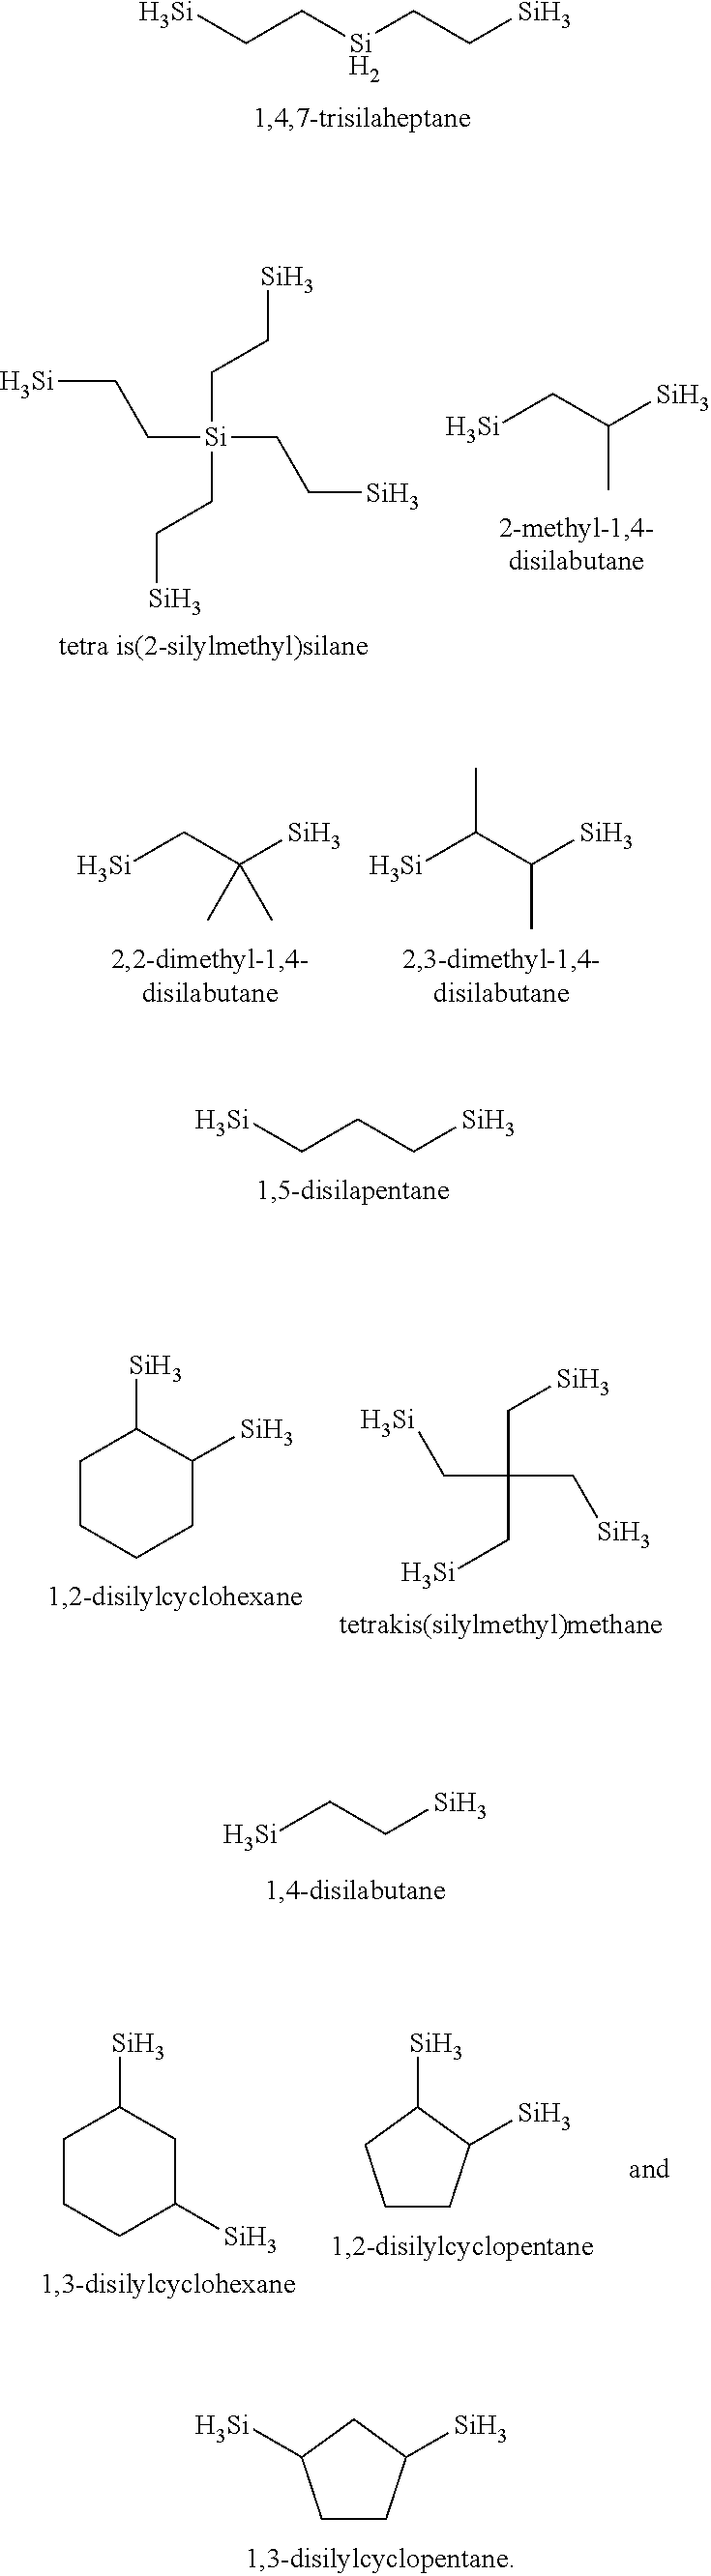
C1CCCC([Si])C1[Si].[Si]CC(C[Si])(C[Si])C[Si].[Si]CC[Si].C1C([Si])CCC1[Si].C1CCC([Si])CC1[Si].C1([Si])CCCC1[Si].[Si]CC[Si]CC[Si].[Si]CC[Si](CC[Si])(CC[Si])CC[Si].C(C([Si])C)[Si].C(CC[Si])[Si].[Si]CC(C)(C)[Si].[Si]C(C([Si])C)C
